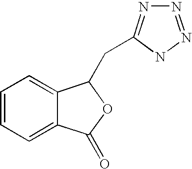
C12=CC=CC=C1C(=O)OC2CC1=NN=NN1
